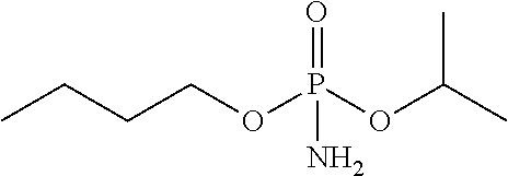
CCCCOP(OC(C)C)(=O)N
